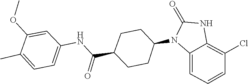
O=C1NC2=C(Cl)C=CC=C2N1C1CCC(C(NC2=CC=C(C)C(OC)=C2)=O)CC1
